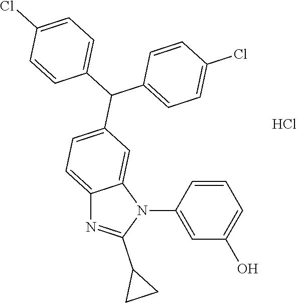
Cl.C1=CC=C(O)C=C1N1C2=CC(C(C3=CC=C(Cl)C=C3)C3=CC=C(Cl)C=C3)=CC=C2N=C1C1CC1
